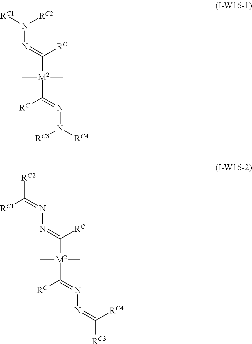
N(N([RC1])[RC2])=C([M2](C([RC])=NN([RC4])[RC3])(C)C)[RC].N(N=C([RC2])[RC1])=C([M2](C([RC])=NN=C([RC3])[RC4])(C)C)[RC]
